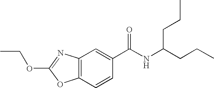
C12=C(C=CC(C(NC(CCC)CCC)=O)=C1)OC(OCC)=N2
